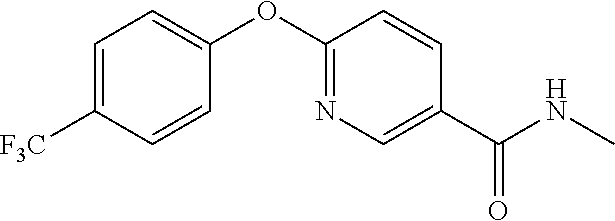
C1=C([F3C])C=CC(OC2=NC=C(C(NC)=O)C=C2)=C1
